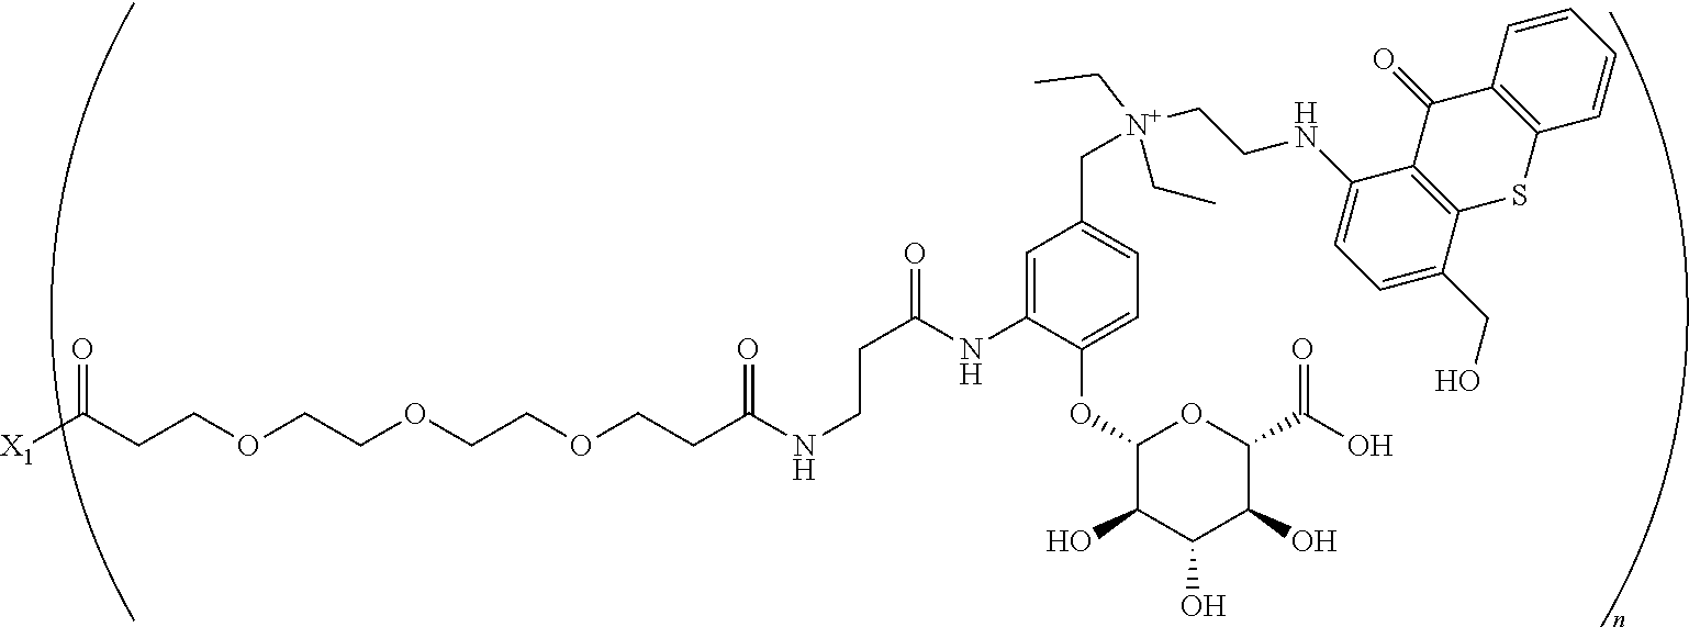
C(COCCOCCOCCC(NCCC(=O)NC1=CC(C[N+](CC)(CC)CCNC2=CC=C(CO)C3=C2C(=O)C2=C(C=CC=C2)S3)=CC=C1OC1C(O)C(O)C(O)C(C(O)=O)O1)=O)C([X1])=O
